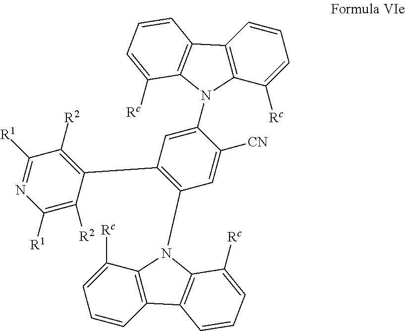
C1=CC2=C(C([Rc])=C1)N(C1=CC(C3=C([R2])C([R1])=NC([R1])=C3[R2])=C(N3C4=C(C=CC=C4[Rc])C4=C3C([Rc])=CC=C4)C=C1[CN])C1=C2C=CC=C1[Rc]
